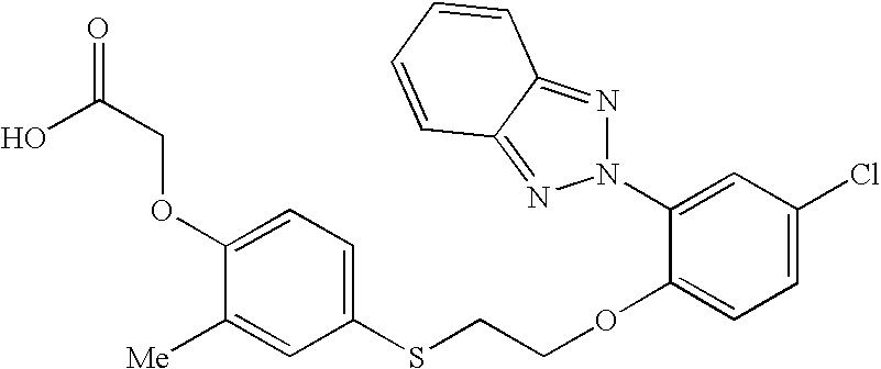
C1(OCC(O)=O)=CC=C(SCCOC2=CC=C(Cl)C=C2N2N=C3C(=N2)C=CC=C3)C=C1[Me]
